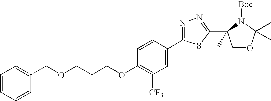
O(CCCOC1=C([CF3])C=C(C2=NN=C(C3(C)COC(C)(C)N3[Boc])S2)C=C1)CC1=CC=CC=C1
